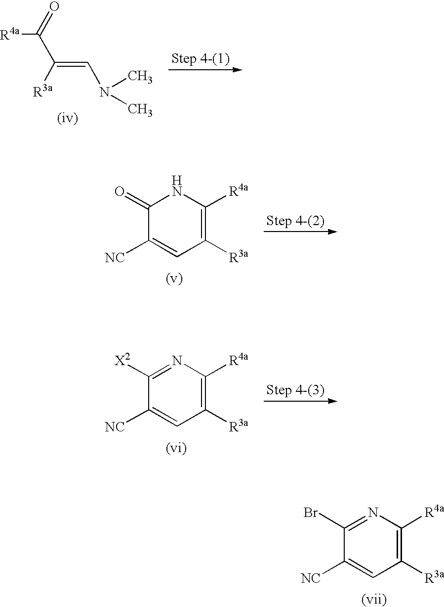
[R4a]C(C(=CN(C)C)[R3a])=O.C1(=O)C([NC])=CC([R3a])=C([R4a])N1.C1([X2])=NC([R4a])=C([R3a])C=C1[NC].C1(Br)=NC([R4a])=C([R3a])C=C1[NC]
